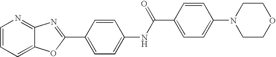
C1=CC=C2C(=N1)N=C(C1=CC=C(NC(C3=CC=C(N4CCOCC4)C=C3)=O)C=C1)O2
